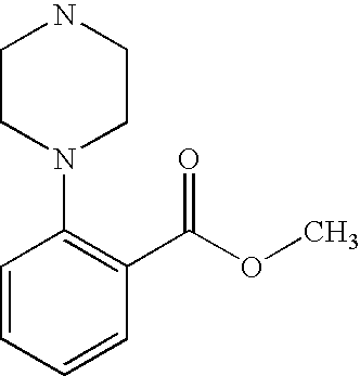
C1CN(C2=C(C(OC)=O)C=CC=C2)CCN1
